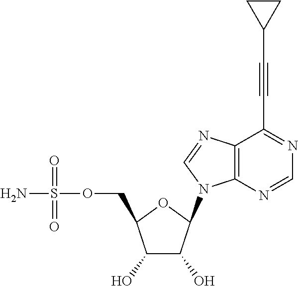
C1(O)C(O)C(N2C3=C(N=C2)C(C#CC2CC2)=NC=N3)OC1COS(N)(=O)=O
